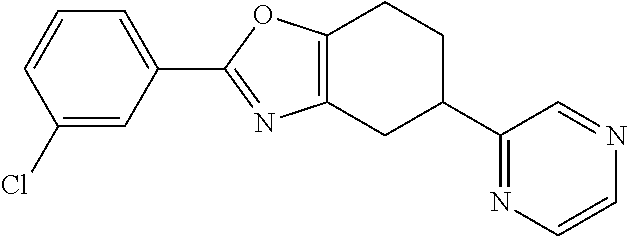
C12=C(CC(C3=NC=CN=C3)CC1)N=C(C1=CC=CC(Cl)=C1)O2
